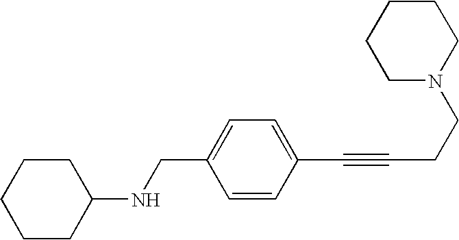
C1CCCN(CCC#CC2=CC=C(CNC3CCCCC3)C=C2)C1
